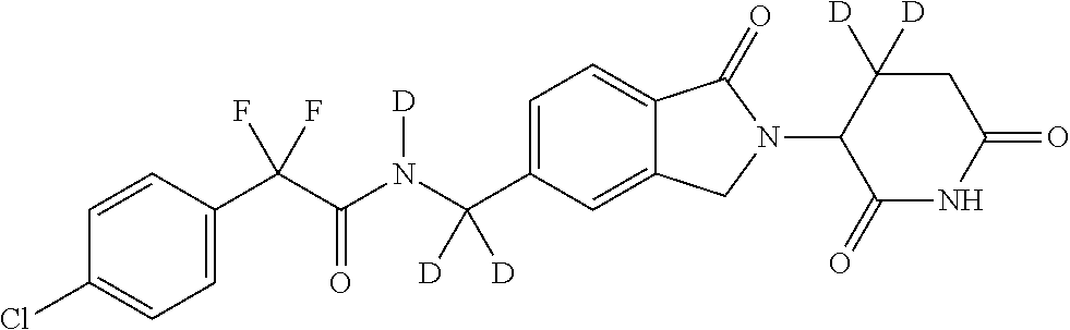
C1=CC(C(C(N(C(C2=CC=C3C(=C2)CN(C2C(=O)NC(=O)CC2([D])[D])C3=O)([D])[D])[D])=O)(F)F)=CC=C1Cl
